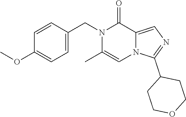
C1=C(CN2C(C)=CN3C(=CN=C3C3CCOCC3)C2=O)C=CC(OC)=C1
